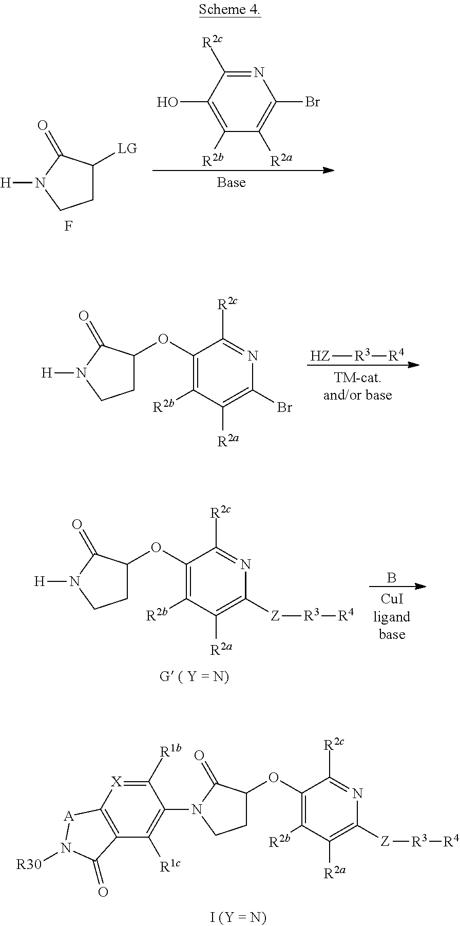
N1=C([R2c])C(O)=C([R2b])C([R2a])=C1Br.[LG]C1CCN([H])C1=O.F.[HZ][R3][R4].O(C1CCN([H])C1=O)C1=C([R2b])C([R2a])=C(Br)N=C1[R2c].B.O(C1CCN([H])C1=O)C1=C([R2b])C([R2a])=C([Z][R3][R4])N=C1[R2c].O(C1CCN(C2=C([R1c])C3=C([X]=C2[R1b])[A]N([R30])C3=O)C1=O)C1=C([R2b])C([R2a])=C([Z][R3][R4])N=C1[R2c]
